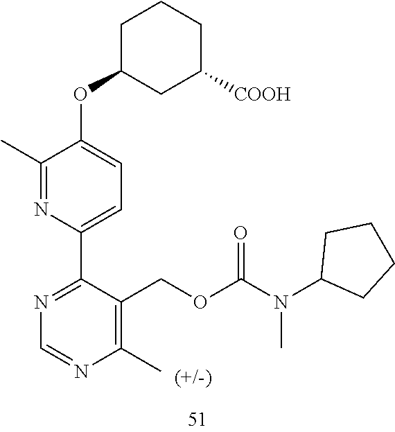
C(OC(N(C1CCCC1)C)=O)C1=C(C)N=CN=C1C1=CC=C(OC2CCCC([COOH])C2)C(C)=N1
